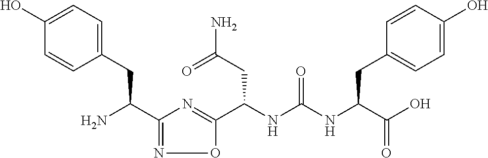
C(NC(NC(C(=O)O)CC1=CC=C(O)C=C1)=O)(C1=NC(C(N)CC2=CC=C(O)C=C2)=NO1)CC(N)=O
